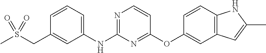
C1=CC=C(NC2=NC=CC(OC3=CC4=C(C=C3)NC(C)=C4)=N2)C=C1CS(C)(=O)=O
